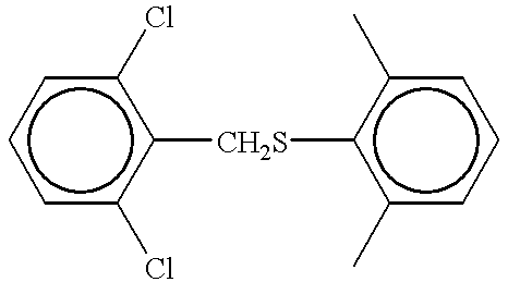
c1cc(Cl)c([CH2S]c2c(C)cccc2C)c(Cl)c1
